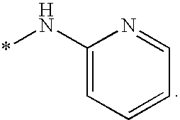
*NC1=CC=CC=N1
